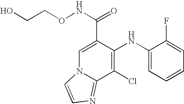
C1=C(C(NOCCO)=O)C(NC2=CC=CC=C2F)=C(Cl)C2=NC=CN12
